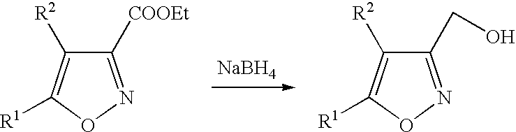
[NaBH4].C1([COOEt])=NOC([R1])=C1[R2].C1(CO)=NOC([R1])=C1[R2]
